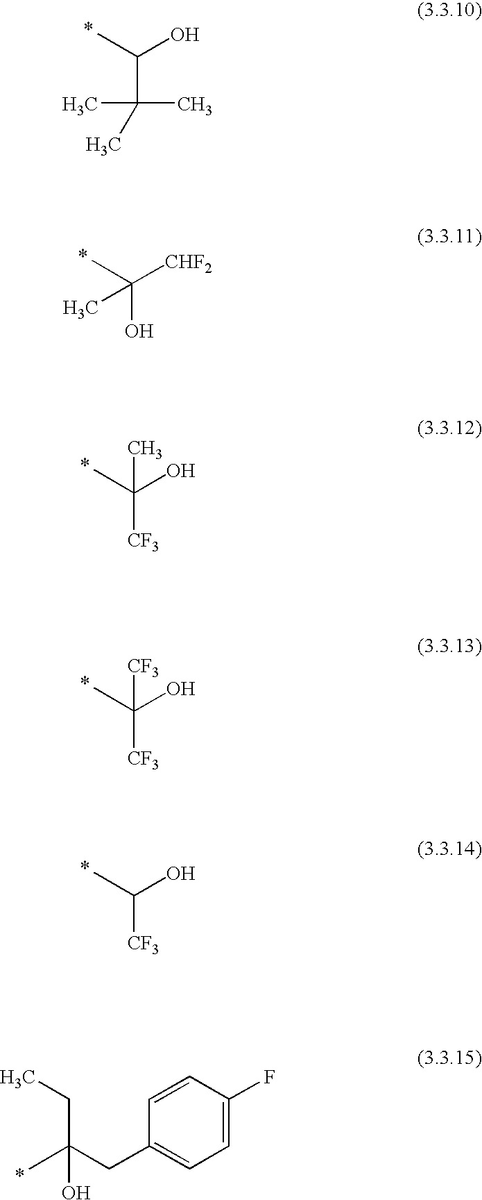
C(C(CC1=CC=C(F)C=C1)(C)O)C.*.C(O)(C)C(C)(C)C.*.C([CHF2])(C)(C)O.*.C(O)(C)([CF3])C.*.C(O)(C)([CF3])[CF3].*.C(O)(C)[CF3].*
